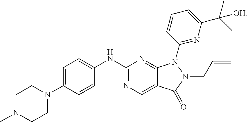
C1N(C)CCN(C2=CC=C(NC3=NC=C4C(=N3)N(C3=NC(C(C)(C)[OH])=CC=C3)N(CC=C)C4=O)C=C2)C1
